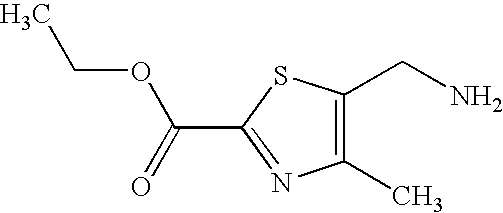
C1(CN)=C(C)N=C(C(=O)OCC)S1
